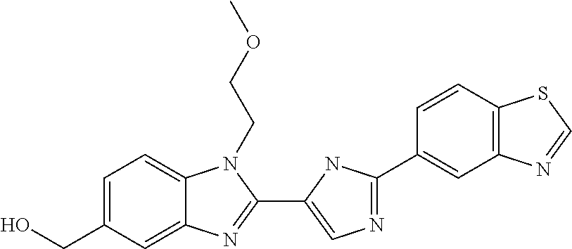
C1=C(CO)C=C2C(=C1)N(CCOC)C(C1=CN=C(C3=CC4=C(C=C3)SC=N4)N1)=N2
